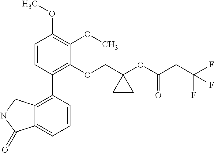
C1=CC(C2=C3C(=CC=C2)C(=O)NC3)=C(OCC2(OC(CC(F)(F)F)=O)CC2)C(OC)=C1OC
